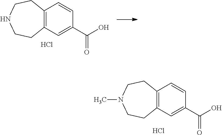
C12=C(C=C(C(O)=O)C=C1)CCN(C)CC2.Cl.C12=C(C=C(C(O)=O)C=C1)CCNCC2.Cl
